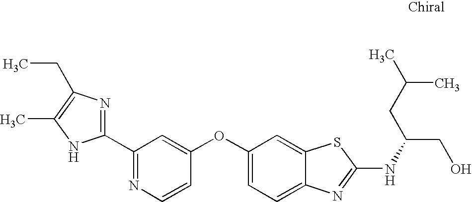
N1=C(C2=NC(CC)=C(C)N2)C=C(OC2=CC=C3C(=C2)SC(NC(CO)CC(C)C)=N3)C=C1
